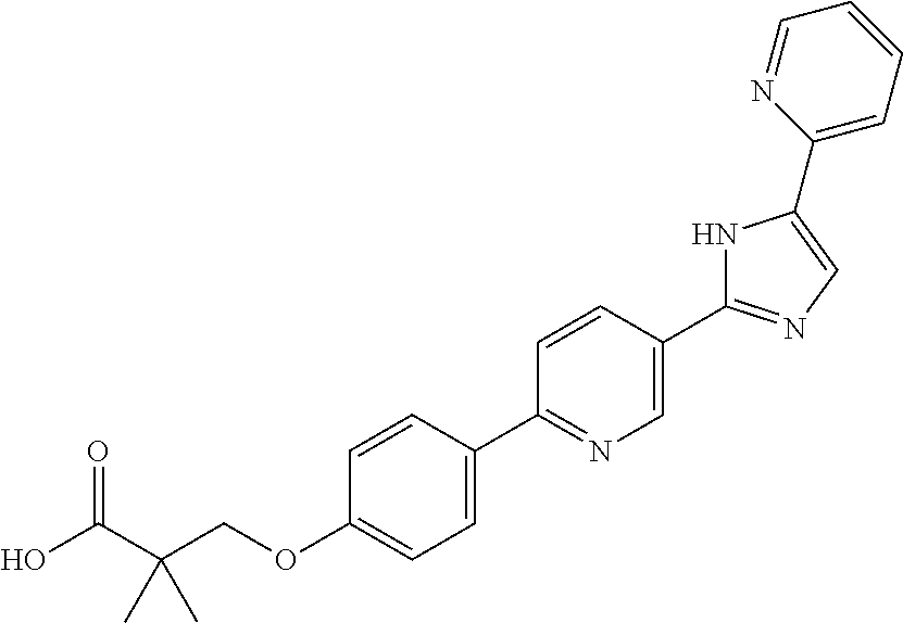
OC(C(COC1=CC=C(C2=NC=C(C3=NC=C(C4=CC=CC=N4)N3)C=C2)C=C1)(C)C)=O
